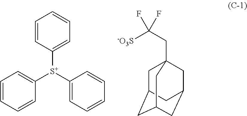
C1=CC([S+](C2=CC=CC=C2)C2=CC=CC=C2)=CC=C1.[-O3S]C(CC12CC3CC(CC(C1)C3)C2)(F)F
